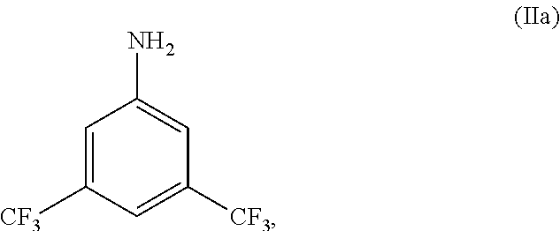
C1=C([CF3])C=C([CF3])C=C1N
